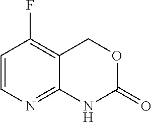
C1=CN=C2C(=C1F)COC(=O)N2
